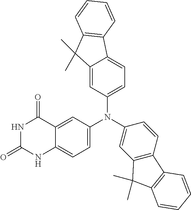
C12=CC(N(C3=CC4=C(C=C3)C3=C(C4(C)C)C=CC=C3)C3=CC=C4C(=C3)C(=O)NC(=O)N4)=CC=C1C1=C(C2(C)C)C=CC=C1
